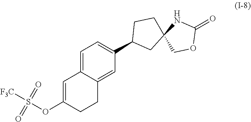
C1=C(OS([F3C])(=O)=O)CCC2=CC(C3CC4(CC3)COC(=O)N4)=CC=C12
